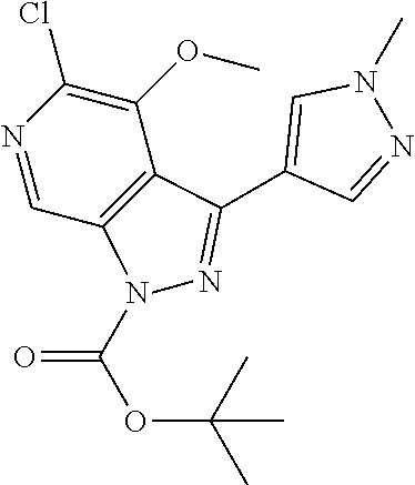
ClC1=C(OC)C2=C(C=N1)N(C(OC(C)(C)C)=O)N=C2C1=CN(C)N=C1
